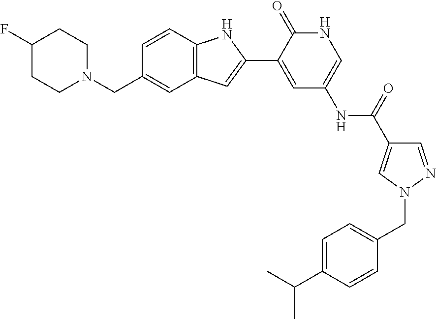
C1(F)CCN(CC2=CC3=C(C=C2)NC(C2=CC(NC(=O)C4=CN(CC5=CC=C(C(C)C)C=C5)N=C4)=CNC2=O)=C3)CC1
